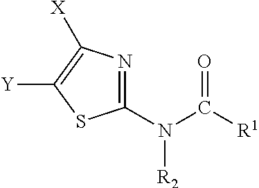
C1(N(C([R1])=O)[R2])=NC([X])=C([Y])S1
